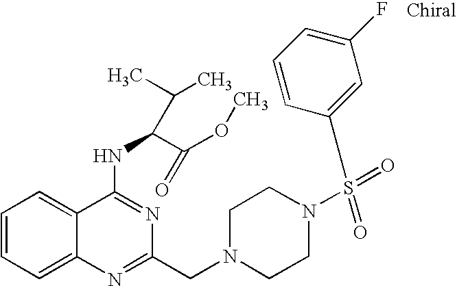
C1=CC=C2C(=C1)C(NC(C(OC)=O)C(C)C)=NC(CN1CCN(S(C3=CC(F)=CC=C3)(=O)=O)CC1)=N2
